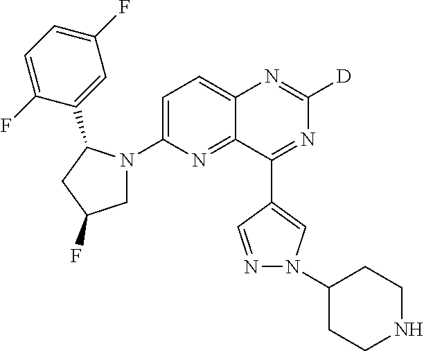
C12=CC=C(N3CC(F)CC3C3=CC(F)=CC=C3F)N=C1C(C1=CN(C3CCNCC3)N=C1)=NC([D])=N2
